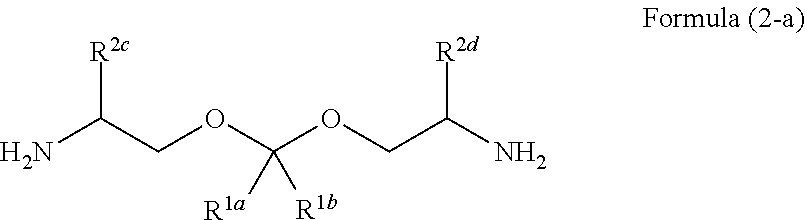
O(C(OCC(N)[R2d])([R1a])[R1b])CC(N)[R2c]
